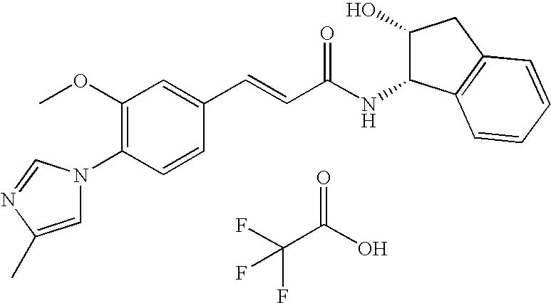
FC(C(O)=O)(F)F.C1(OC)=C(N2C=C(C)N=C2)C=CC(C=CC(NC2C(O)CC3=C2C=CC=C3)=O)=C1
